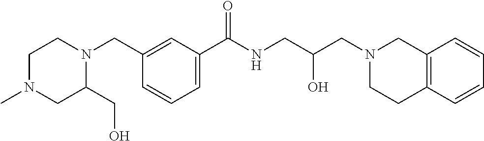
C1(CN2CCN(C)CC2CO)=CC(C(NCC(CN2CC3=C(CC2)C=CC=C3)O)=O)=CC=C1
